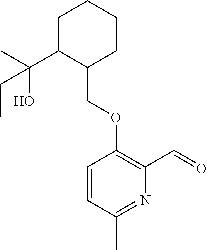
C1C(C(C)(O)CC)C(COC2=C(C=O)N=C(C)C=C2)CCC1
